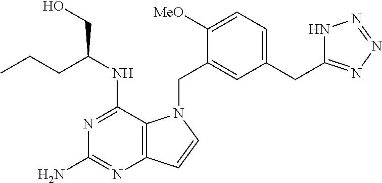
N1=C(NC(CCC)CO)C2=C(N=C1N)C=CN2CC1=CC(CC2=NN=NN2)=CC=C1[MeO]
